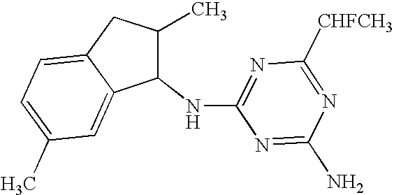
C1(NC2=NC([CHFCH3])=NC(N)=N2)C(C)CC2=CC=C(C)C=C12
